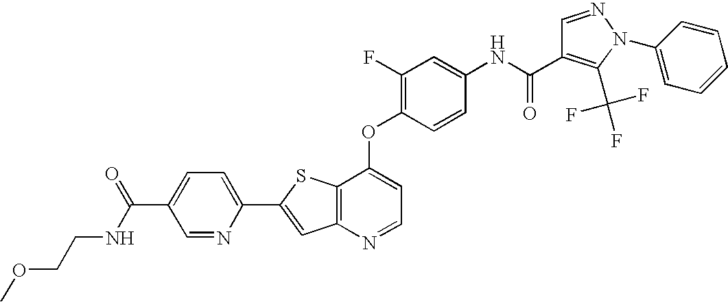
C12=C(SC(C3=CC=C(C(=O)NCCOC)C=N3)=C1)C(OC1=C(F)C=C(NC(=O)C3=C(C(F)(F)F)N(C4=CC=CC=C4)N=C3)C=C1)=CC=N2
